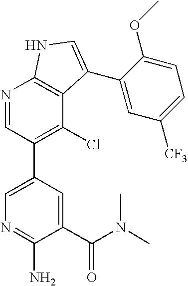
N1=CC(C2=CN=C(N)C(C(N(C)C)=O)=C2)=C(Cl)C2=C1NC=C2C1=CC([CF3])=CC=C1OC
